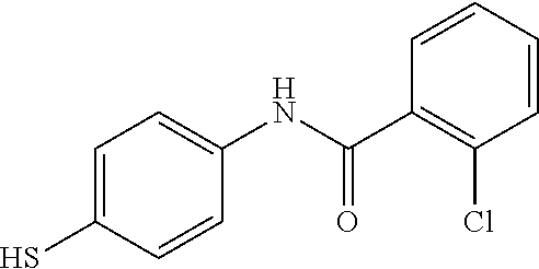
C1=C(S)C=CC(NC(=O)C2=C(Cl)C=CC=C2)=C1
